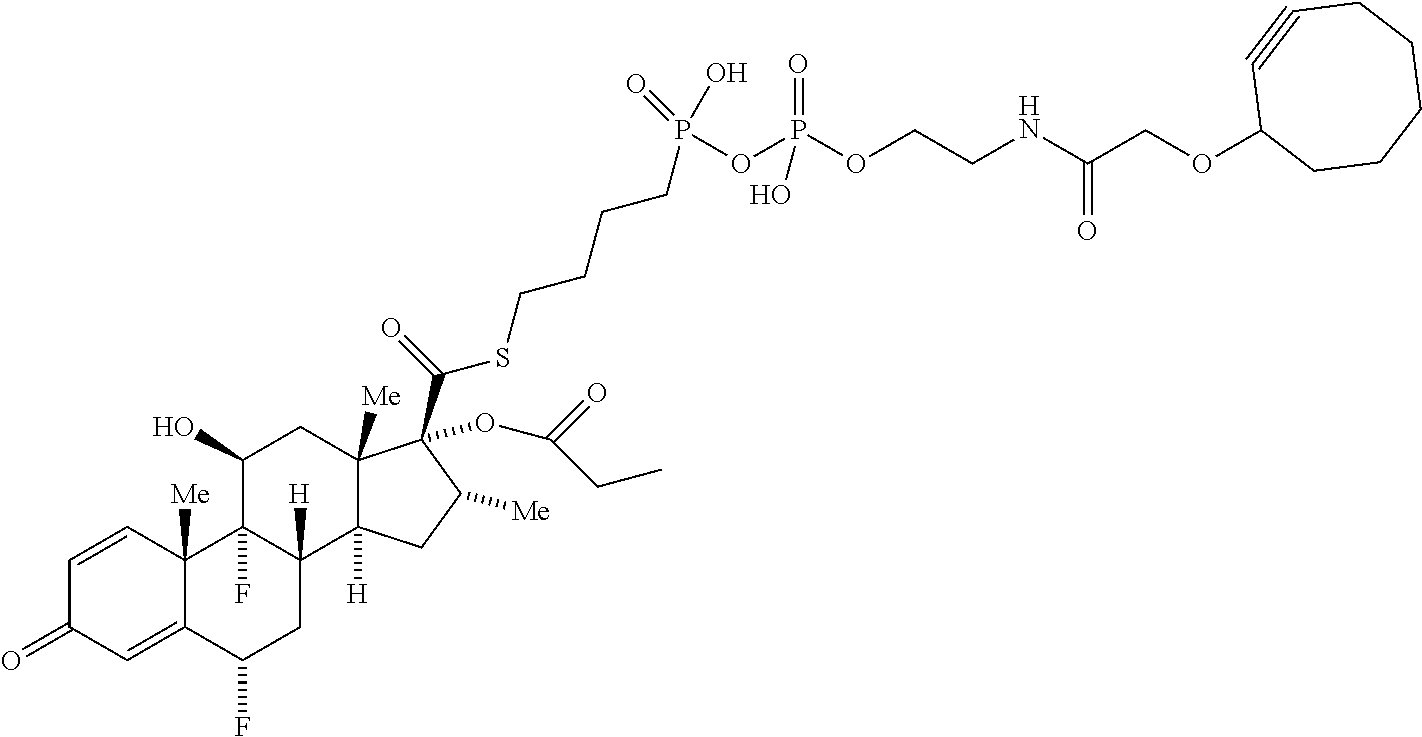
C1=CC2([Me])C(=CC1=O)C(F)CC1([H])C2(F)C(O)CC2([Me])C1([H])CC([Me])C2(C(=O)SCCCCP(=O)(O)OP(=O)(O)OCCNC(COC1CCCCCC#C1)=O)OC(=O)CC
